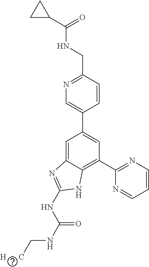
C1=CC(CNC(C2CC2)=O)=NC=C1C1=CC(C2=NC=CC=N2)=C2C(=C1)N=C(NC(NC[H      C])=O)N2
